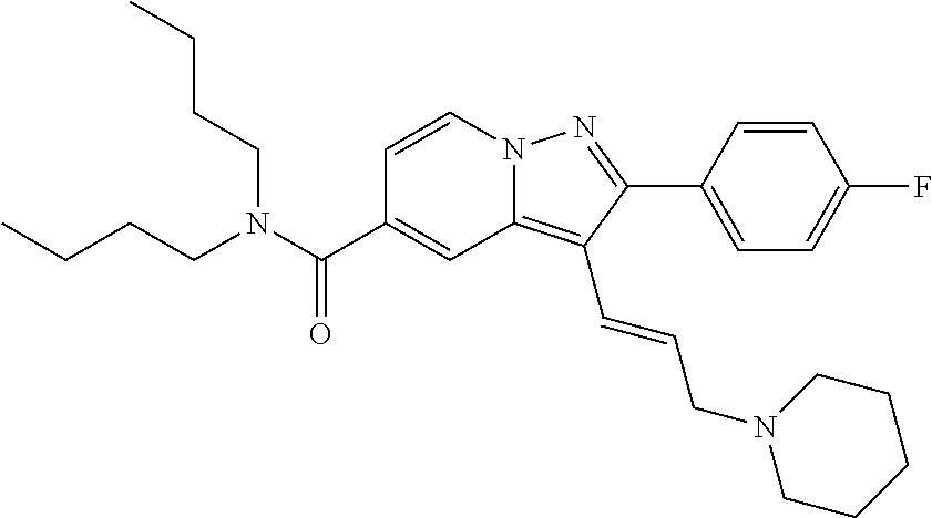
C1=CN2C(=C(C=CCN3CCCCC3)C(C3=CC=C(F)C=C3)=N2)C=C1C(N(CCCC)CCCC)=O
